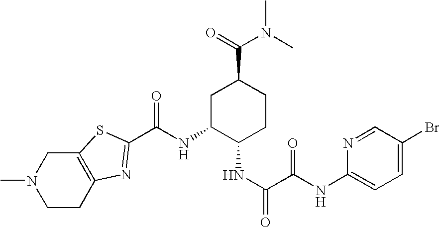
C1CC2=C(CN1C)SC(C(NC1C(NC(C(NC3=CC=C(Br)C=N3)=O)=O)CCC(C(=O)N(C)C)C1)=O)=N2
